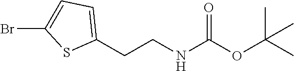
C1(CCNC(OC(C)(C)C)=O)=CC=C(Br)S1
